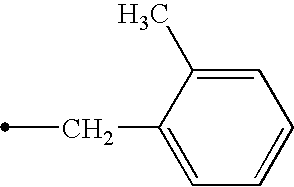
C(C)C1=CC=CC=C1C
